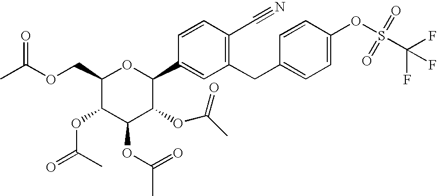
C1(COC(C)=O)C(OC(=O)C)C(OC(C)=O)C(OC(C)=O)C(C2=CC(CC3=CC=C(OS(C(F)(F)F)(=O)=O)C=C3)=C(C#N)C=C2)O1
